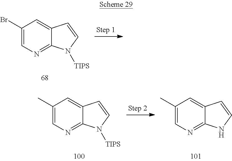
C1(Br)=CN=C2C(=C1)C=CN2[TIPS].C1(C)=CN=C2C(=C1)C=CN2[TIPS].C1(C)=CN=C2C(=C1)C=CN2
